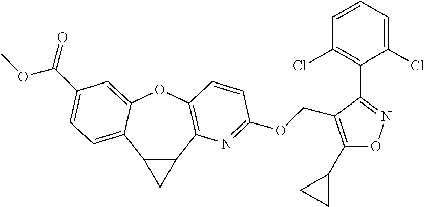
C12C(C3=C(OC4=CC(C(OC)=O)=CC=C14)C=CC(OCC1=C(C4CC4)ON=C1C1=C(Cl)C=CC=C1Cl)=N3)C2
